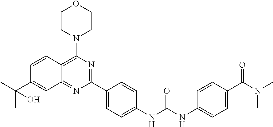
C12=NC(C3=CC=C(NC(NC4=CC=C(C(N(C)C)=O)C=C4)=O)C=C3)=NC(N3CCOCC3)=C1C=CC(C(C)(O)C)=C2
